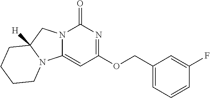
C1=CC=C(COC2=NC(=O)N3C(=C2)N2C([H])(C3)CCCC2)C=C1F
